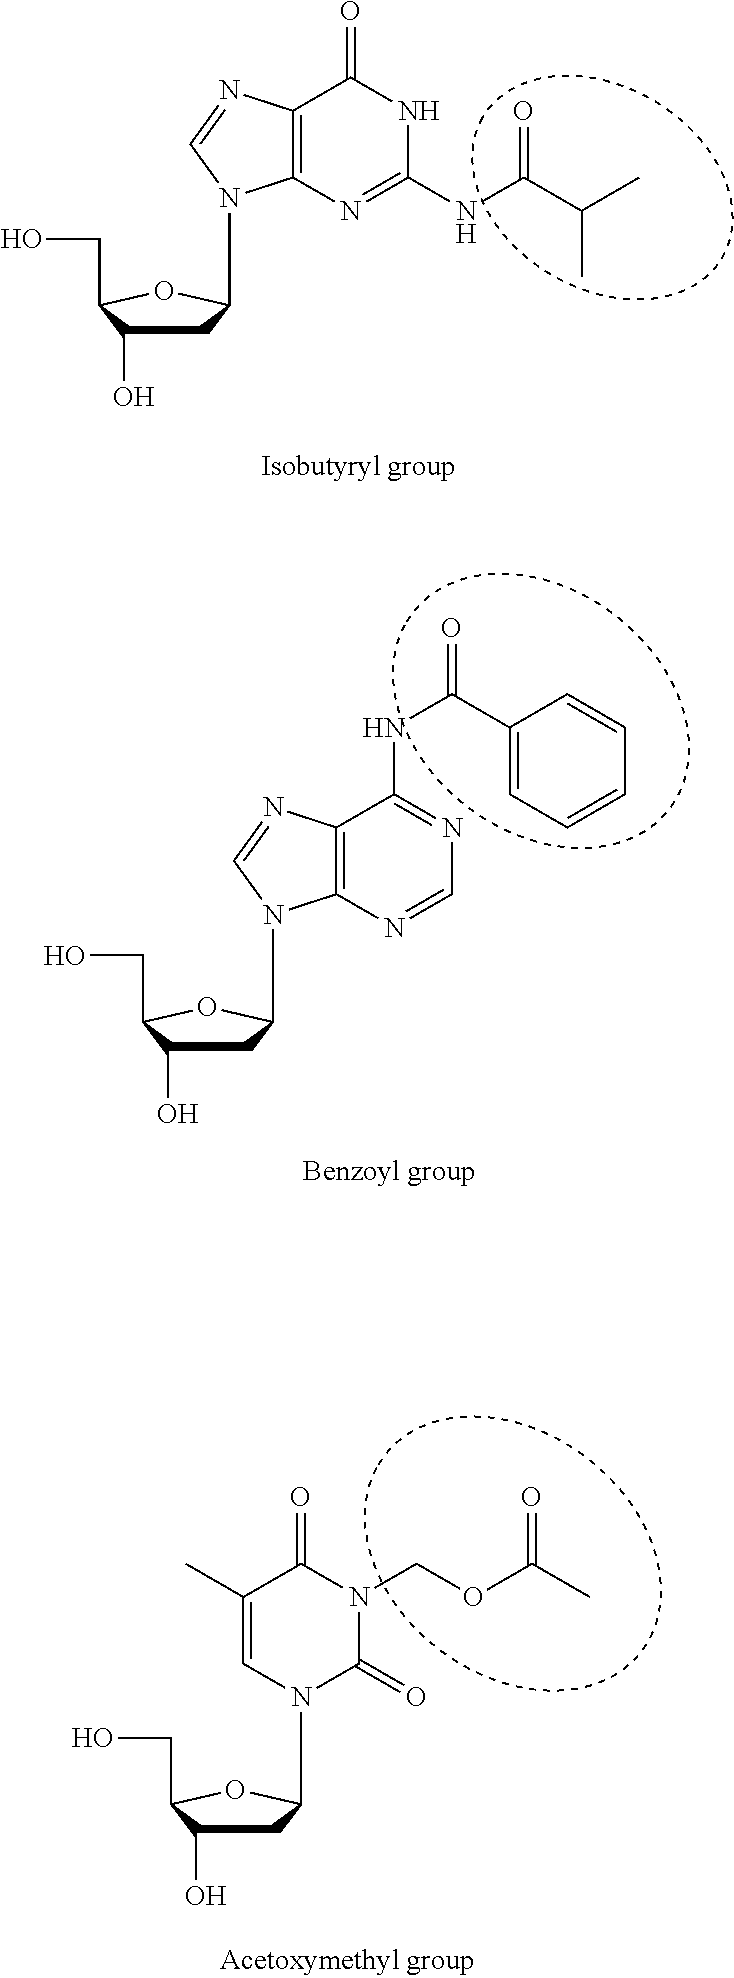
C1C(O)C(CO)OC1N1C2=C(N=C1)C(NC(C1=CC=CC=C1)=O)=NC=N2.C1C(O)C(CO)OC1N1C=C(C)C(=O)N(COC(C)=O)C1=O.C1C(O)C(CO)OC1N1C2=C(N=C1)C(=O)NC(NC(=O)C(C)C)=N2
